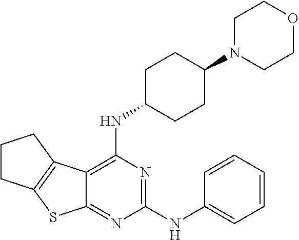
C1N(C2CCC(NC3=C4C(=NC(NC5=CC=CC=C5)=N3)SC3=C4CCC3)CC2)CCOC1
